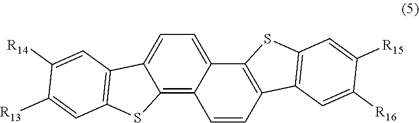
C12=C3C(=CC=C1C1=C(S2)C=C([R13])C([R14])=C1)C1=C(C=C3)C2=C(S1)C=C([R15])C([R16])=C2
